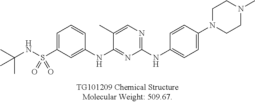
CC(C)(NS(=O)(C1=CC=CC(NC2=NC(NC3=CC=C(N4CCN(C)CC4)C=C3)=NC=C2C)=C1)=O)C
